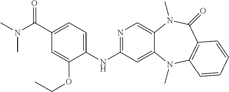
C1(NC2=NC=C3C(=C2)N(C)C2=C(C(=O)N3C)C=CC=C2)=CC=C(C(N(C)C)=O)C=C1OCC
